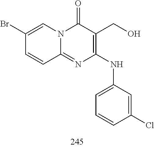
C1=C(Br)C=CC2=NC(NC3=CC=CC(Cl)=C3)=C(CO)C(=O)N12
